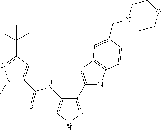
C(=O)(NC1=CNN=C1C1=NC2=C(N1)C=CC(CN1CCOCC1)=C2)C1=CC(C(C)(C)C)=NN1C
